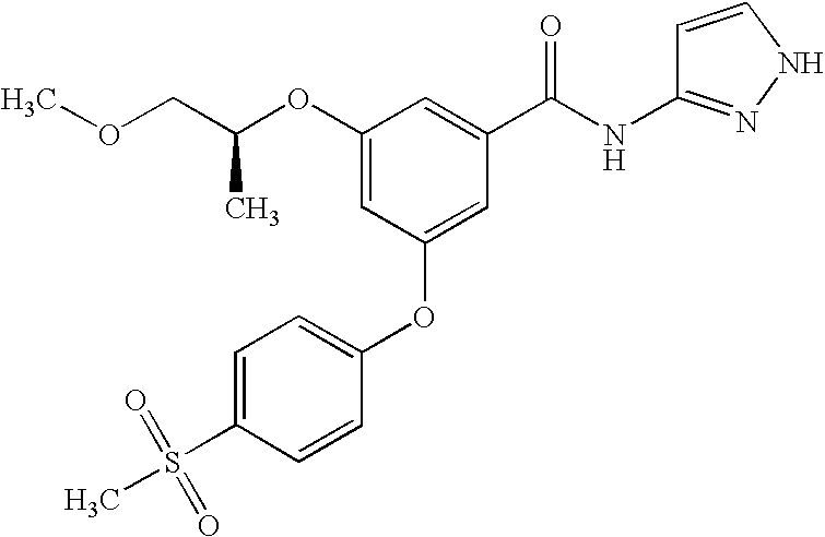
C(COC)(OC1=CC(OC2=CC=C(S(C)(=O)=O)C=C2)=CC(C(NC2=NNC=C2)=O)=C1)C
